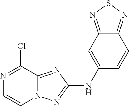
N1=C(Cl)C2=NC(NC3=CC4=NSN=C4C=C3)=NN2C=C1
